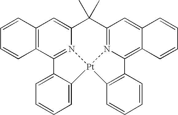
C1(C)(C)C2=N3C(=C4C(=C2)C=CC=C4)C2=C(C=CC=C2)[Pt]32N3=C(C4=C(C=C13)C=CC=C4)C1=CC=CC=C12
